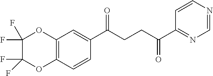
C1(C(CCC(C2=NC=NC=C2)=O)=O)=CC2=C(C=C1)OC(F)(F)C(F)(F)O2
